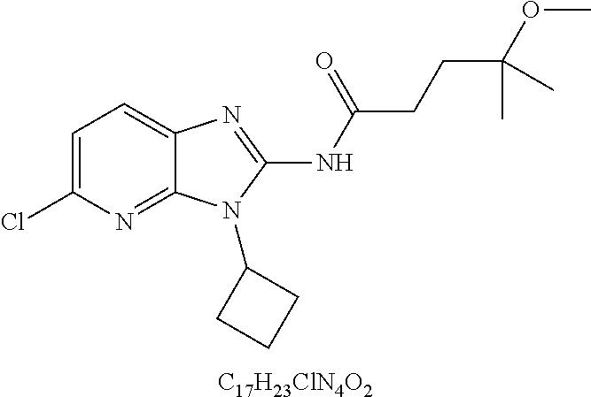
C1=C(Cl)N=C2C(=C1)N=C(NC(CCC(OC)(C)C)=O)N2C1CCC1.[C17H23ClN4O2]
